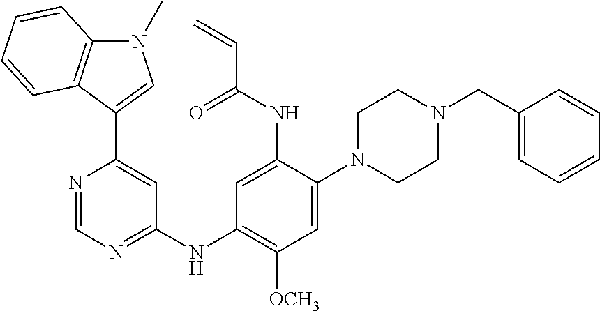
C1=NC(C2=CN(C)C3=C2C=CC=C3)=CC(NC2=C([OCH3])C=C(N3CCN(CC4=CC=CC=C4)CC3)C(NC(C=C)=O)=C2)=N1
